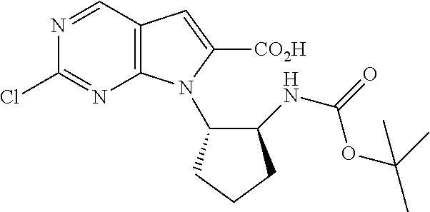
C1=NC(Cl)=NC2=C1C=C([CO2H])N2C1C(NC(OC(C)(C)C)=O)CCC1
